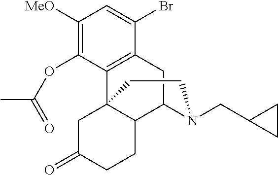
C1([MeO])=C(OC(=O)C)C2=C(C(Br)=C1)CC1C3C2(CC(=O)CC3)CCN1CC1CC1
